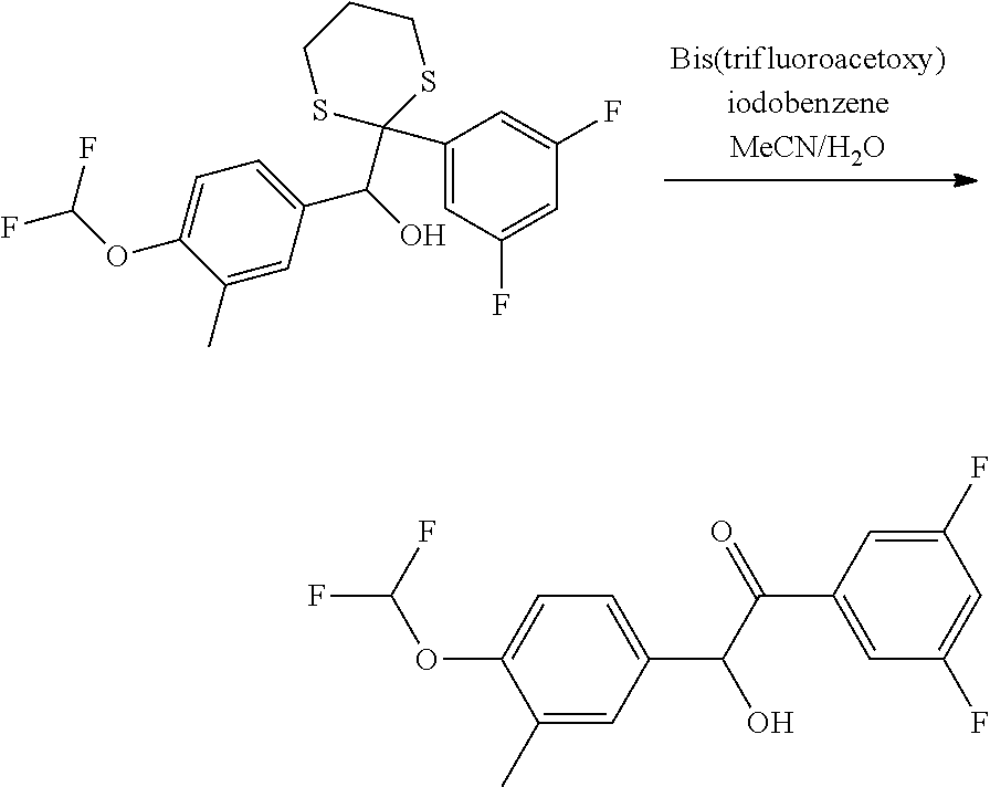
C1(C2(C(O)C3=CC=C(OC(F)F)C(C)=C3)SCCCS2)=CC(F)=CC(F)=C1.C1(C)=CC(C(C(=O)C2=CC(F)=CC(F)=C2)O)=CC=C1OC(F)F
